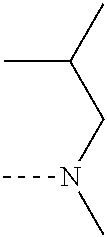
CN(CC(C)C)C
